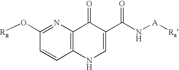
[Rg]OC1=NC2=C(C=C1)NC=C(C(N[A][Ra])=O)C2=O
